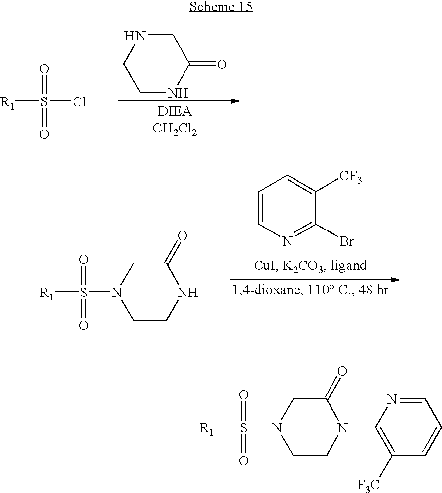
C1NCCNC1=O.[R1]S(Cl)(=O)=O.C1=CN=C(Br)C([CF3])=C1.[R1]S(N1CCNC(=O)C1)(=O)=O.[R1]S(N1CCN(C2=C([F3C])C=CC=N2)C(=O)C1)(=O)=O
